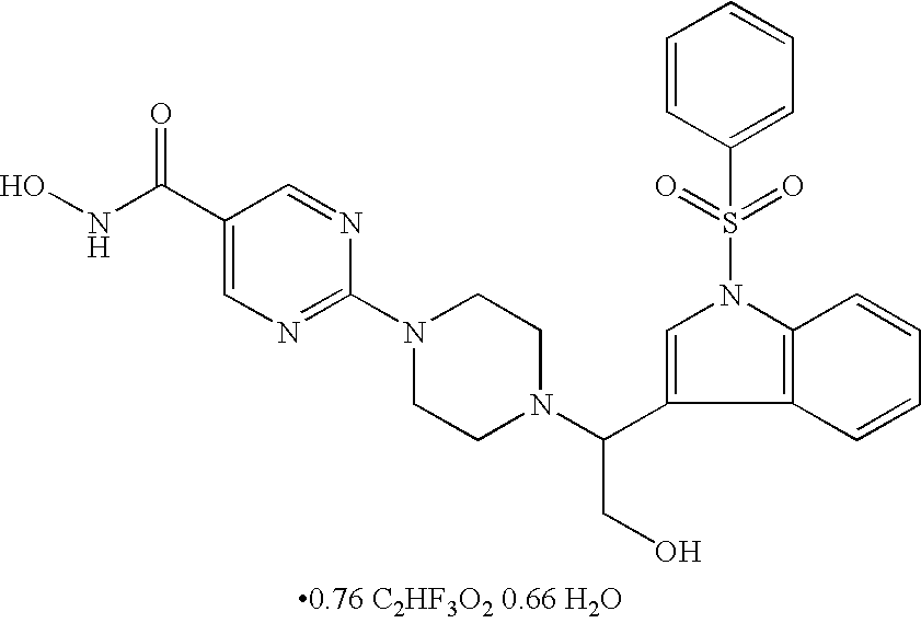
ONC(C1=CN=C(N2CCN(C(C3=CN(S(C4=CC=CC=C4)(=O)=O)C4=C3C=CC=C4)CO)CC2)N=C1)=O
